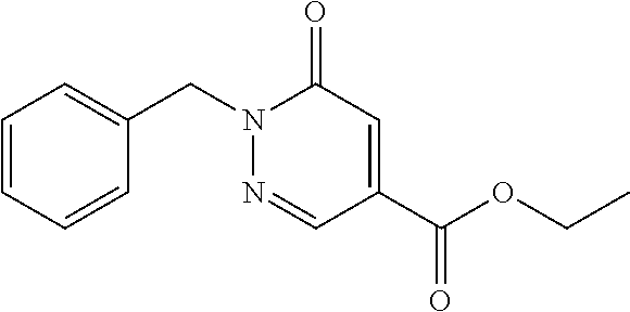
N1(CC2=CC=CC=C2)N=CC(C(OCC)=O)=CC1=O
